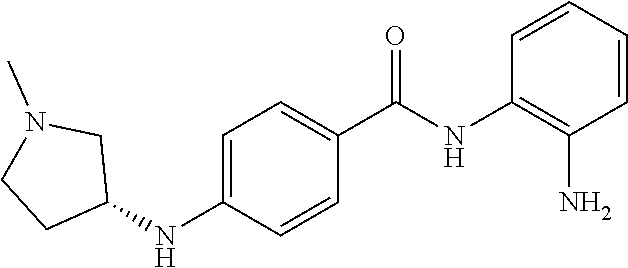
C1=CC=CC(N)=C1NC(C1=CC=C(NC2CN(C)CC2)C=C1)=O
